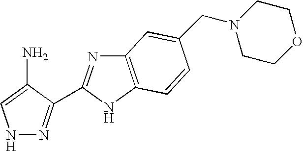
N1N=C(C2=NC3=C(N2)C=CC(CN2CCOCC2)=C3)C(N)=C1
